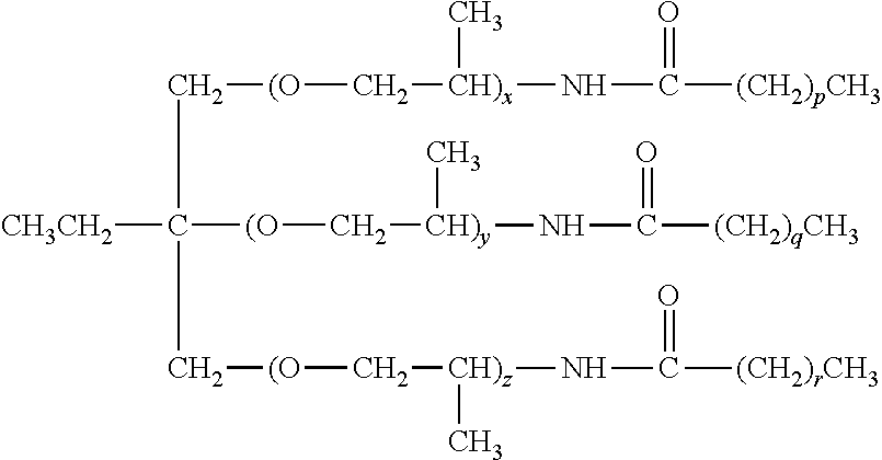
[CH3CH2]C(C[(O]C[CH)x](NC([(CH2)pCH3])=O)C)(C[(O]C[CH)z](NC([(CH2)rCH3])=O)C)[(O]C[CH)y](NC([(CH2)qCH3])=O)C
